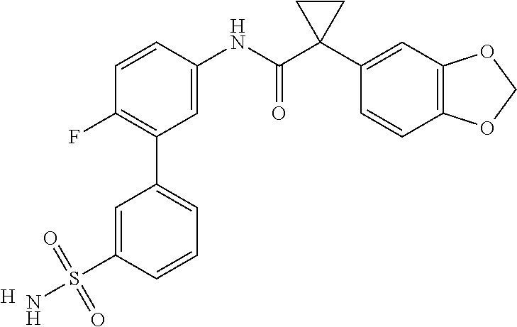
C1=C(NC(C2(C3=CC4=C(C=C3)OCO4)CC2)=O)C=CC(F)=C1C1=CC=CC(S(=O)(=O)N)=C1.[H]
